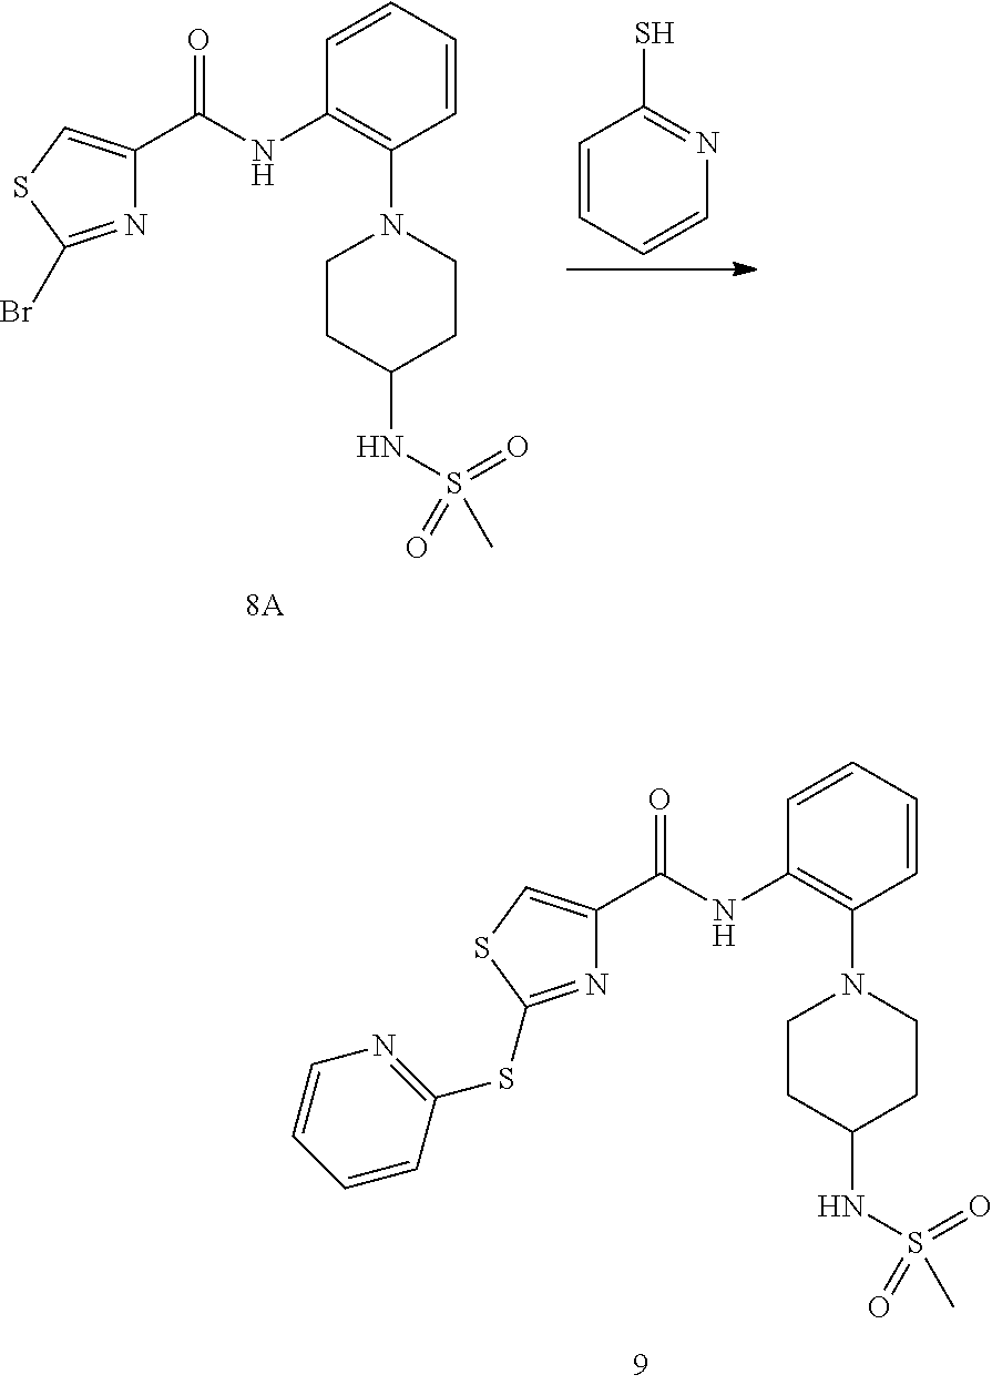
C1=CC=CN=C1S.C1(NC(=O)C2=CSC(Br)=N2)=C(N2CCC(NS(=O)(=O)C)CC2)C=CC=C1.C1(NC(=O)C2=CSC(SC3=NC=CC=C3)=N2)=C(N2CCC(NS(=O)(=O)C)CC2)C=CC=C1
